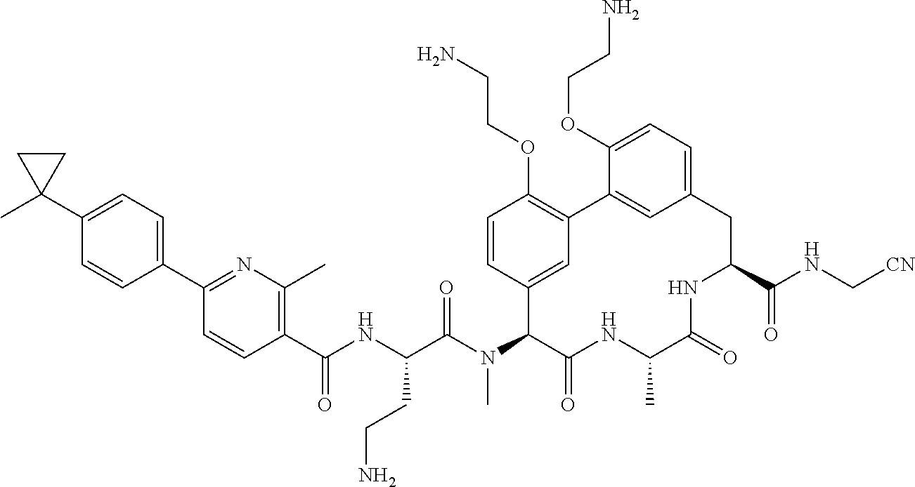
C1(C(NC(C(N(C2C(=O)NC(C)C(=O)NC(C(NC[CN])=O)CC3=CC=C(OCCN)C(=C3)C3=C(OCCN)C=CC2=C3)C)=O)CCN)=O)=C(C)N=C(C2=CC=C(C3(C)CC3)C=C2)C=C1
